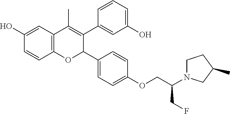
C12=C(C=C(O)C=C1)C(C)=C(C1=CC(O)=CC=C1)C(C1=CC=C(OCC(CF)N3CCC(C)C3)C=C1)O2
